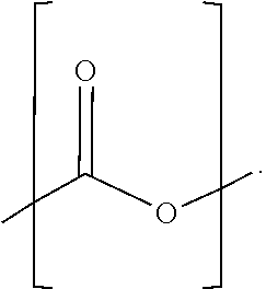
C(CC)(OC(C(C)(CC)CC)=O)(CC)C
